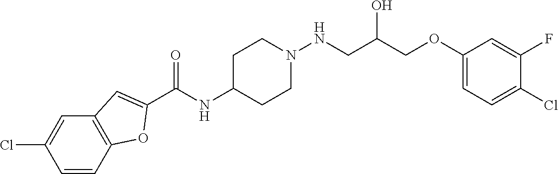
C1(C(NC2CCN(NCC(COC3=CC=C(Cl)C(F)=C3)O)CC2)=O)=CC2=C(O1)C=CC(Cl)=C2
